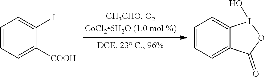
C1=CC=C([COOH])C(I)=C1.C1=CC=C2C(=C1)I(O)OC2=O
